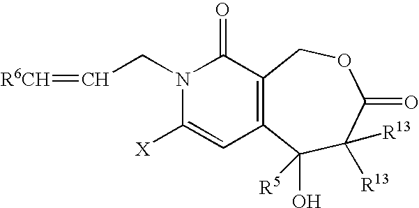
N1(CC=[R6CH])C([X])=CC2=C(C1=O)COC(=O)C([R13])([R13])C2(O)[R5]
